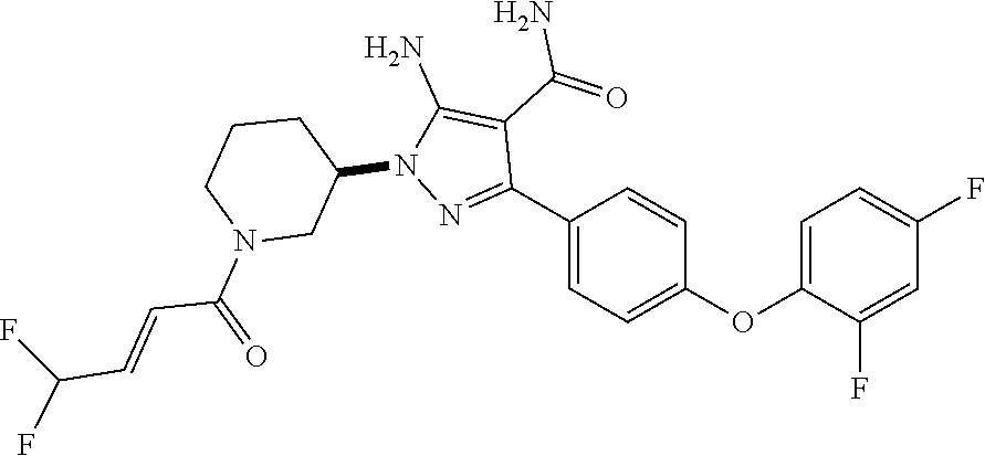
N1(C2CN(C(C=CC(F)F)=O)CCC2)N=C(C2=CC=C(OC3=CC=C(F)C=C3F)C=C2)C(C(N)=O)=C1N
